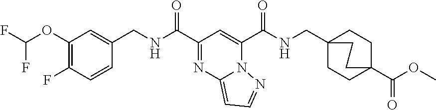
C1(OC(F)F)=C(F)C=CC(CNC(C2=NC3=CC=NN3C(C(NCC34CCC(C(OC)=O)(CC3)CC4)=O)=C2)=O)=C1
